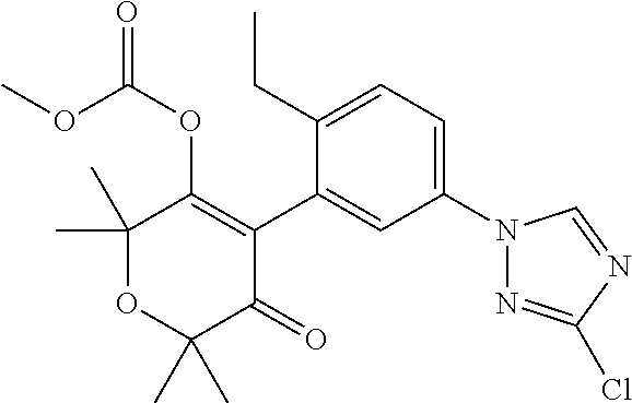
C1(C)(C)OC(C)(C)C(=O)C(C2=CC(N3N=C(Cl)N=C3)=CC=C2CC)=C1OC(=O)OC
